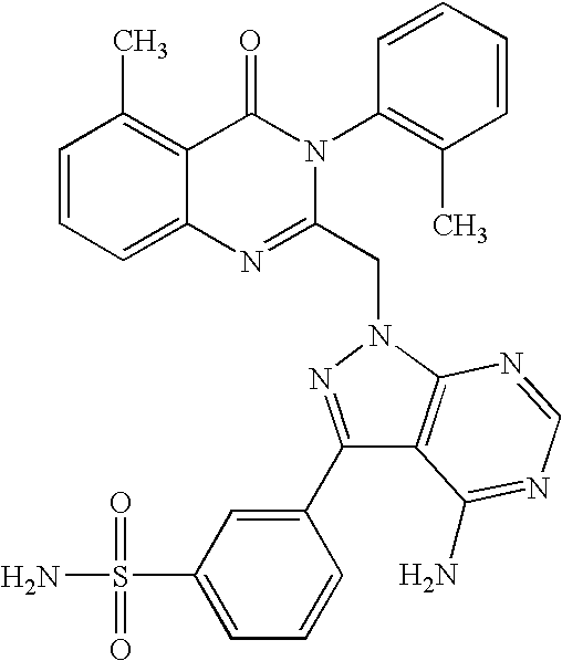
C1=CC=C2C(=C1C)C(=O)N(C1=C(C)C=CC=C1)C(CN1N=C(C3=CC(S(=O)(=O)N)=CC=C3)C3=C1N=CN=C3N)=N2
